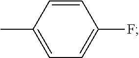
C1=CC(C)=CC=C1F
